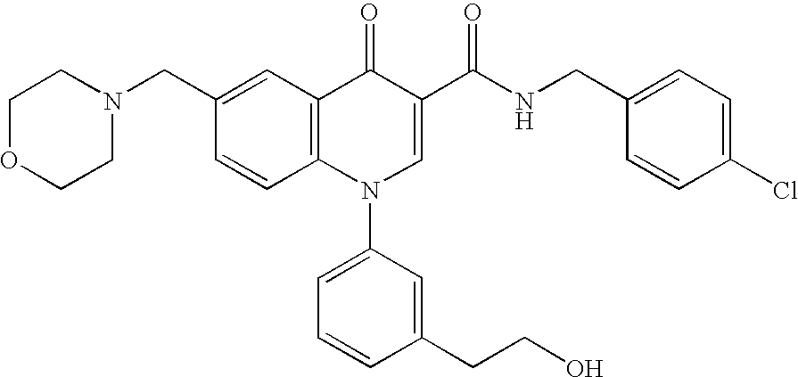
C1OCCN(CC2=CC3=C(C=C2)N(C2=CC=CC(CCO)=C2)C=C(C(NCC2=CC=C(Cl)C=C2)=O)C3=O)C1
